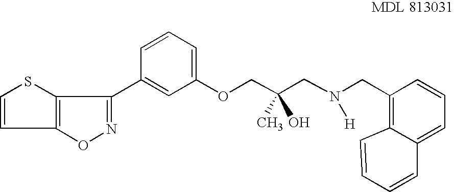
C1=CSC2=C1ON=C2C1=CC(OCC(CN(CC2=C3C(=CC=C2)C=CC=C3)[H])(O)C)=CC=C1
